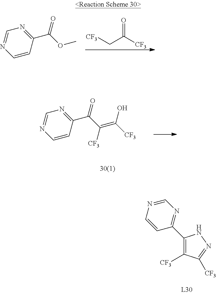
C1=NC=CC(C(=O)C(=C([CF3])O)[CF3])=N1.N1=CN=C(C2=C([CF3])C([CF3])=NN2)C=C1.C1=NC=CC(C(OC)=O)=N1.C(C([CF3])=O)[CF3]
